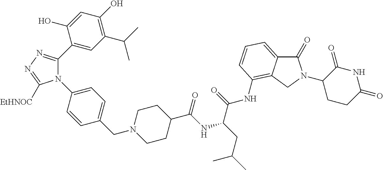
N1(C2=CC=C(CN3CCC(C(NC(CC(C)C)C(=O)NC4=C5C(=CC=C4)C(=O)N(C4CCC(=O)NC4=O)C5)=O)CC3)C=C2)C(C2=CC(C(C)C)=C(O)C=C2O)=NN=C1[EtHNOC]
